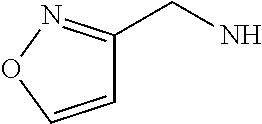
C1=CON=C1CN
